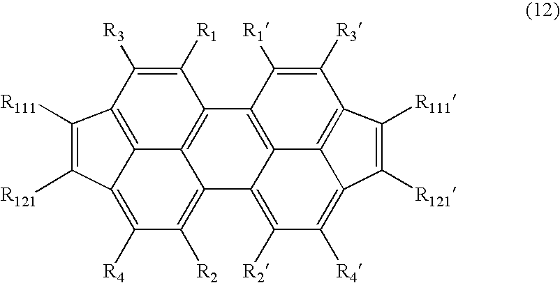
C1([R1])=C([R3])C2=C3C4=C1C1=C5C6=C(C([R3])=C1[R1])C([R111])=C([R121])C6=C([R4])C([R2])=C5C4=C([R2])C([R4])=C3C([R121])=C2[R111]
